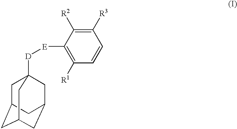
[D]([E]C1=C([R1])C=CC([R3])=C1[R2])C12CC3CC(CC(C1)C3)C2
